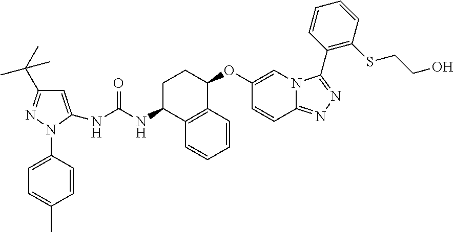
C1=C(NC(NC2C3=C(C(OC4=CN5C(=NN=C5C5=C(SCCO)C=CC=C5)C=C4)CC2)C=CC=C3)=O)N(C2=CC=C(C)C=C2)N=C1C(C)(C)C
